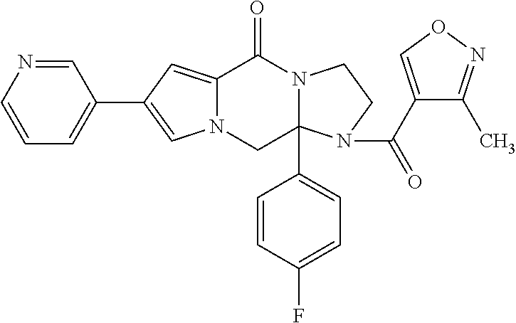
N12C(=CC(C3=CC=CN=C3)=C1)C(=O)N1C(C3=CC=C(F)C=C3)(C2)N(C(C2=CON=C2C)=O)CC1
